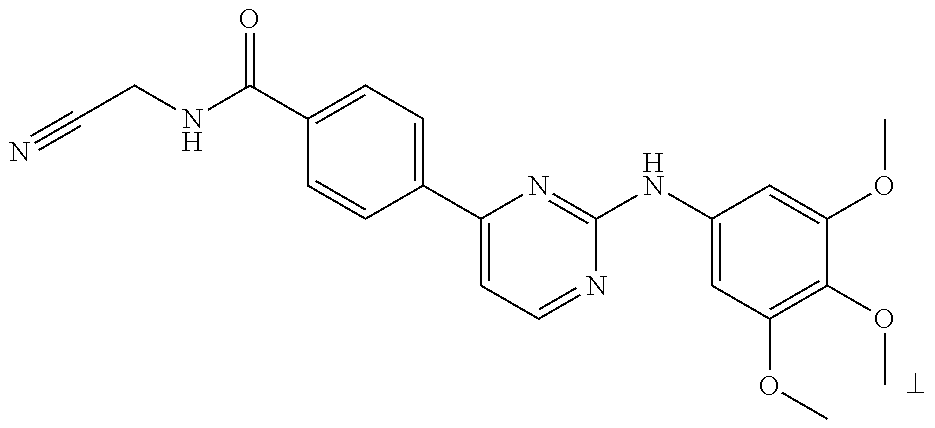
C1(C(NCC#N)=O)=CC=C(C2=CC=NC(NC3=CC(OC)=C(OC)C(OC)=C3)=N2)C=C1
